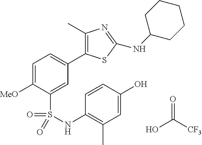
C1(C)=C(C2=CC=C([MeO])C(S(=O)(=O)NC3=C(C)C=C(O)C=C3)=C2)SC(NC2CCCCC2)=N1.OC([CF3])=O
